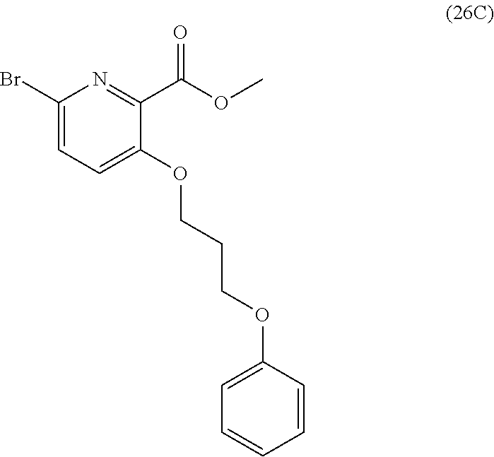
BrC1=CC=C(OCCCOC2=CC=CC=C2)C(C(OC)=O)=N1
